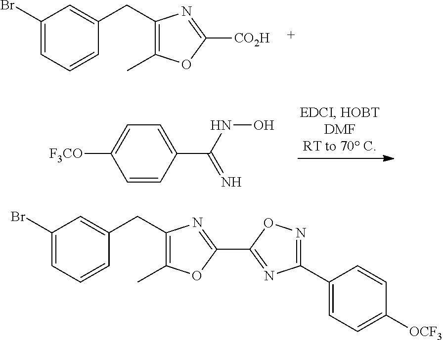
C1(Br)=CC=CC(CC2=C(C)OC([CO2H])=N2)=C1.C1=CC(C(=N)NO)=CC=C1[F3CO].C1(Br)=CC=CC(CC2=C(C)OC(C3=NC(C4=CC=C([OCF3])C=C4)=NO3)=N2)=C1
